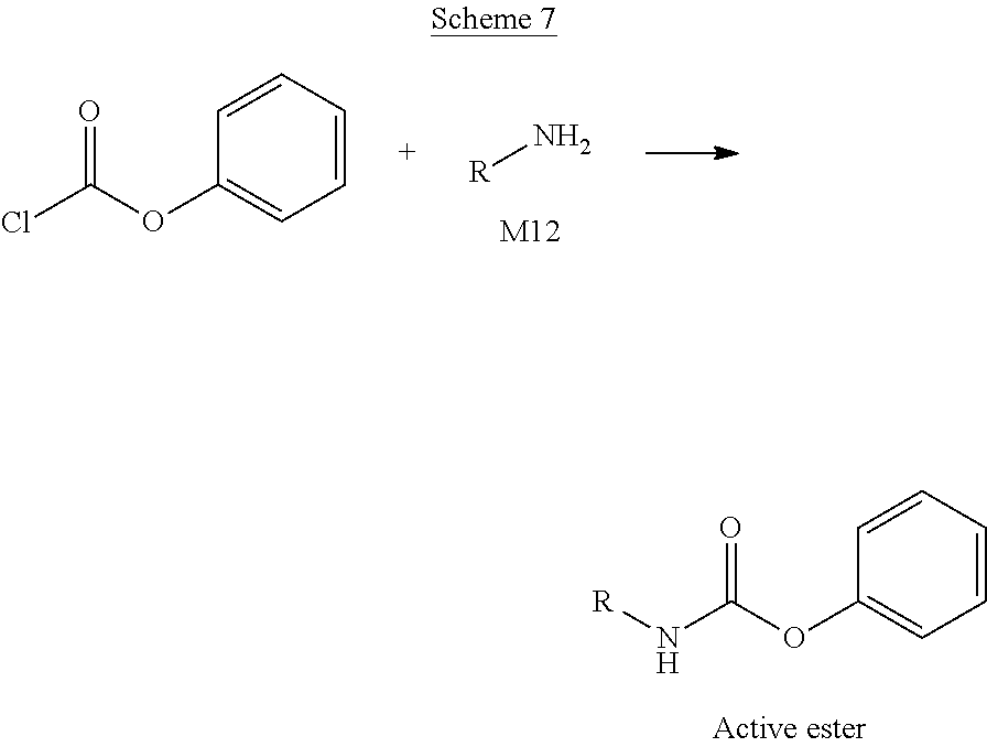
[R]N.[M12].C1=CC=CC(OC(Cl)=O)=C1.C1=CC=CC(OC(N[R])=O)=C1
